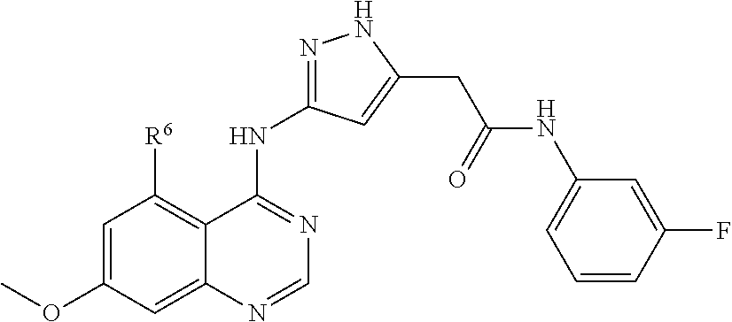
C1=C(OC)C=C2C(=C1[R6])C(NC1=NNC(CC(NC3=CC=CC(F)=C3)=O)=C1)=NC=N2
